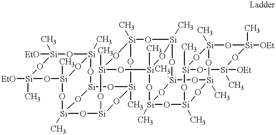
C[Si]12O[Si]3(C)O[Si](O[Si](C)(O1)O[Si]([EtO])(C)O[Si](C)([EtO])O2)O[Si]1(C)O[Si](O3)O[Si]2(C)O[Si]3(C)O[Si]4(C)O[Si]5(C)O[Si](C)(O[Si](C)(O4)O[Si](C)(O[Si](C)(O1)O2)O3)O[Si]1(C)O[Si](C)(O5)O[Si]([OEt])(C)O[Si]([OEt])(C)O1
